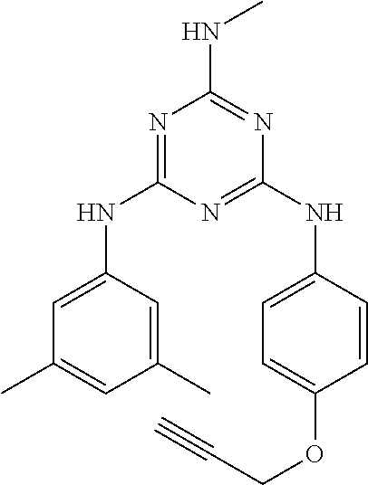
N1=C(NC2=CC(C)=CC(C)=C2)N=C(NC2=CC=C(OCC#C)C=C2)N=C1NC
